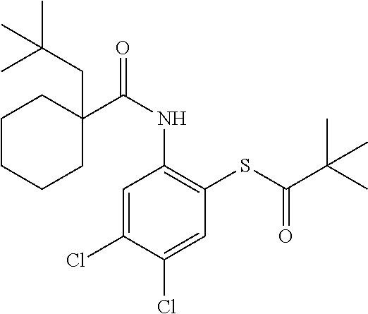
C1=C(Cl)C(Cl)=CC(SC(C(C)(C)C)=O)=C1NC(=O)C1(CC(C)(C)C)CCCCC1
